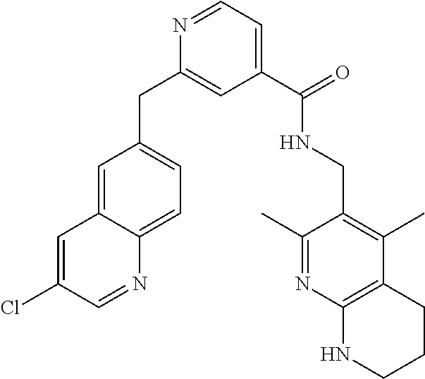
N1=CC=C(C(=O)NCC2=C(C)C3=C(N=C2C)NCCC3)C=C1CC1=CC=C2C(=C1)C=C(Cl)C=N2
